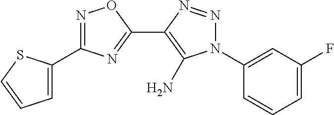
C1=C(C2=NOC(C3=C(N)N(C4=CC(F)=CC=C4)N=N3)=N2)SC=C1
